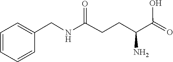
C1=CC=C(CNC(CCC(N)C(O)=O)=O)C=C1
